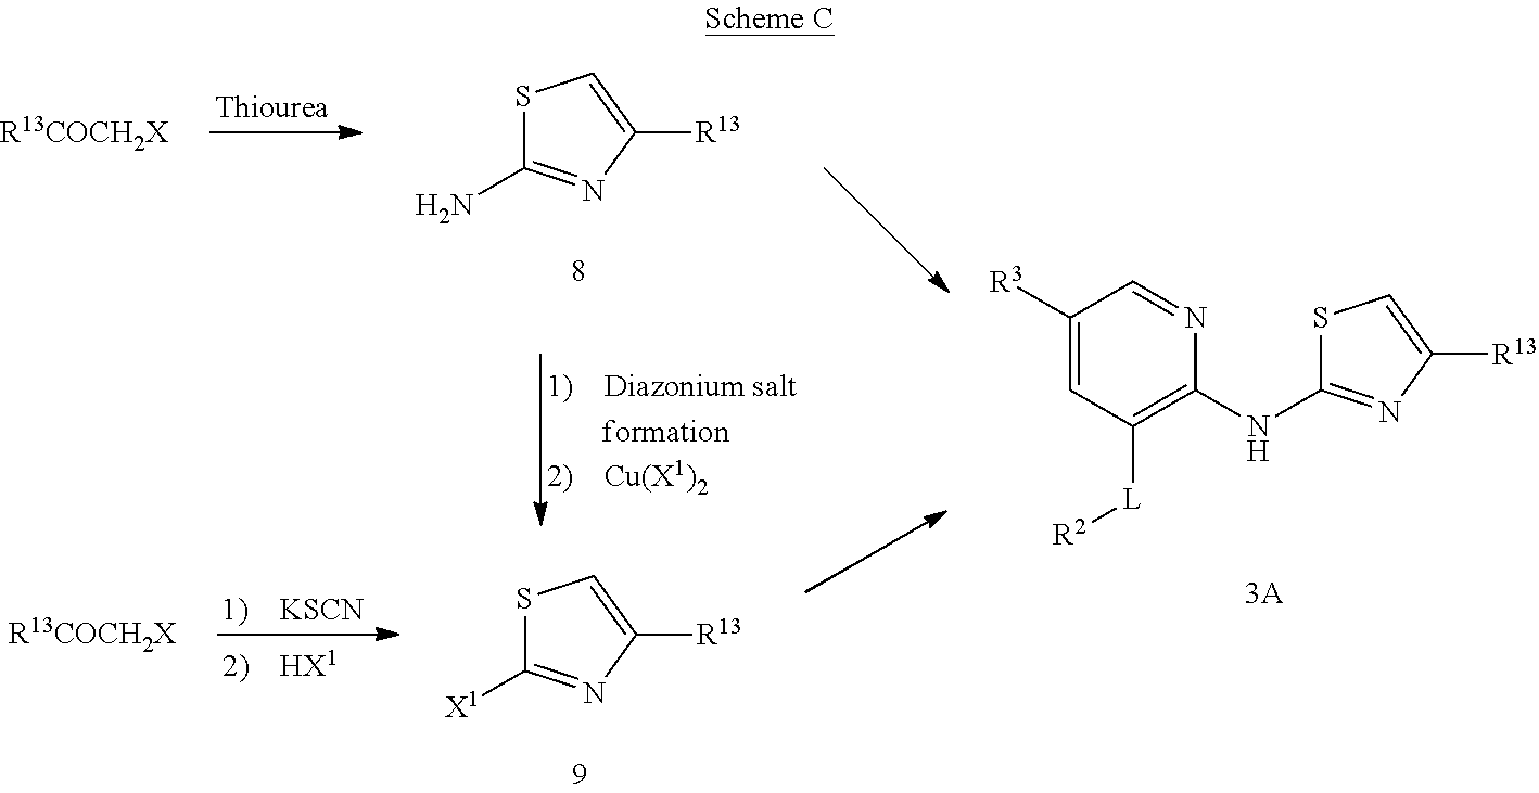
[R13COCH2X].[R13COCH2X].S1C(N)=NC([R13])=C1.S1C([X1])=NC([R13])=C1.C1([R3])=CC([L][R2])=C(NC2=NC([R13])=CS2)N=C1
